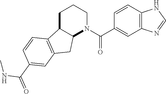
C12C(CCCN1C(C1=CC3=C(C=C1)NC=N3)=O)C1=C(C2)C=C(C(=O)NC)C=C1
